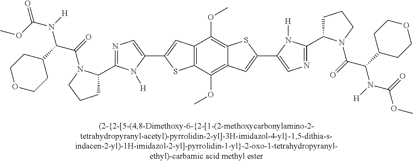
C12=C(C(OC)=C3C(=C1OC)SC(C1=CN=C(C4CCCN4C(C(N(C(OC)=O)[H])C4CCOCC4)=O)N1[H])=C3)SC(C1=CN=C(C3CCCN3C(C(N(C(=O)OC)[H])C3CCOCC3)=O)N1[H])=C2
